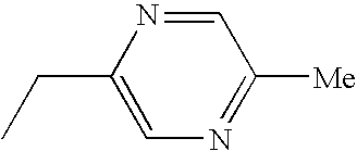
C1=NC(CC)=CN=C1[Me]
